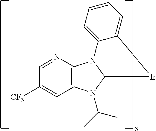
C12=C(N=CC([CF3])=C1)N1C(N2C(C)C)[Ir]C2=CC=CC=C12
